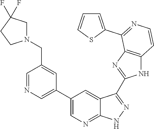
C1=NC=C(C2=CN=C3C(=C2)C(C2=NC4=C(N2)C=CN=C4C2=CC=CS2)=NN3)C=C1CN1CC(F)(F)CC1
